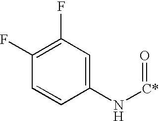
C1(F)=C(F)C=C(N[C*]=O)C=C1
